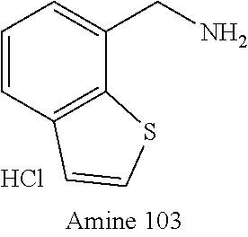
C12=C(C(CN)=CC=C1)SC=C2.Cl
